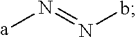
[a]N=Nb
